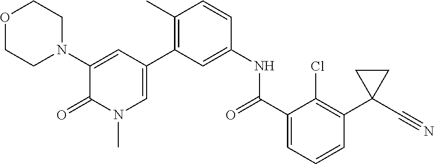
O1CCN(C2=CC(C3=C(C)C=CC(NC(C4=CC=CC(C5(C#N)CC5)=C4Cl)=O)=C3)=CN(C)C2=O)CC1
